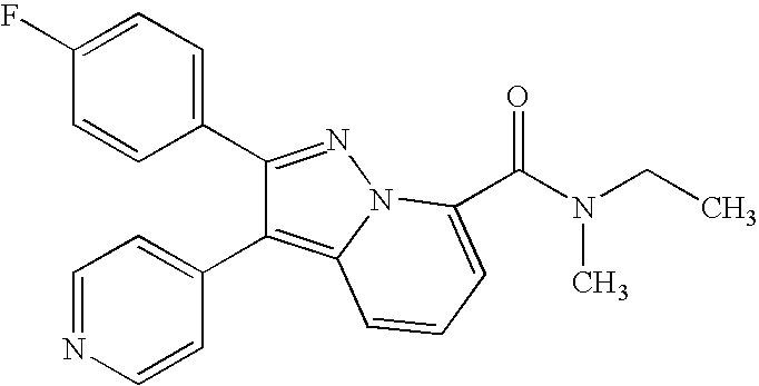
C1(C2=CC=C(F)C=C2)=NN2C(=C1C1=CC=NC=C1)C=CC=C2C(N(CC)C)=O
